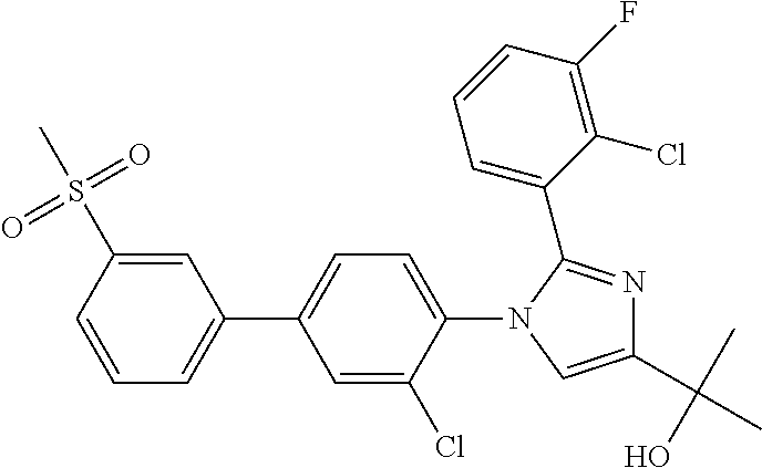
C1(C2=CC=CC(S(C)(=O)=O)=C2)=CC=C(N2C=C(C(C)(O)C)N=C2C2=CC=CC(F)=C2Cl)C(Cl)=C1
